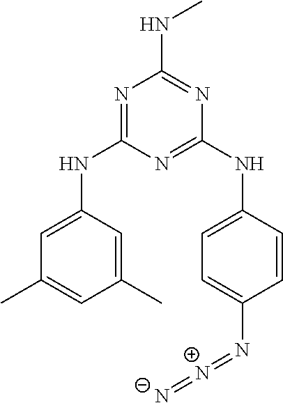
N1=C(NC2=CC(C)=CC(C)=C2)N=C(NC2=CC=C(N=[N+]=[N-])C=C2)N=C1NC
